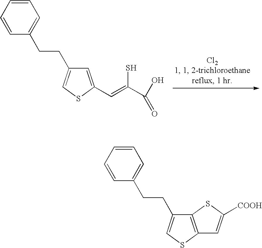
C1=CC=CC(CCC2=CSC(C=C(S)C(O)=O)=C2)=C1.C1=CC=CC(CCC2=CSC3=C2SC([COOH])=C3)=C1
